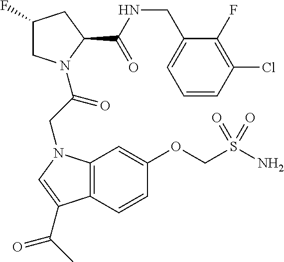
C1(F)CN(C(CN2C3=C(C=CC(OCS(=O)(N)=O)=C3)C(C(C)=O)=C2)=O)C(C(NCC2=CC=CC(Cl)=C2F)=O)C1
